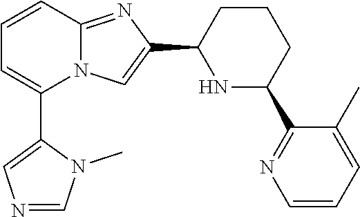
C1=CN=C(C2NC(C3=CN4C(=N3)C=CC=C4C3=CN=CN3C)CCC2)C(C)=C1
